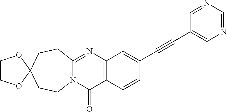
N12C(=NC3=C(C1=O)C=CC(C#CC1=CN=CN=C1)=C3)CCC1(CC2)OCCO1
